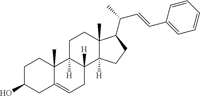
C1C(O)CC2=CCC3([H])C([H])(C2(C)C1)CCC1(C)C3([H])CCC1C(C=CC1=CC=CC=C1)C
